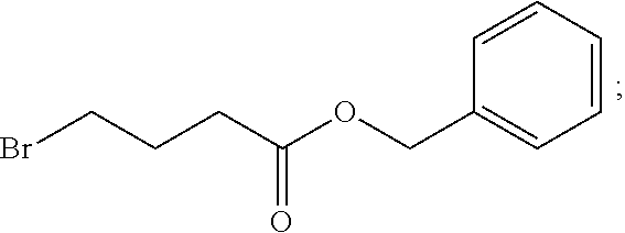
C1=CC=CC(COC(CCCBr)=O)=C1
